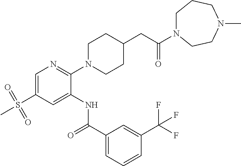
C1=C(S(=O)(=O)C)C=C(NC(C2=CC=CC(C(F)(F)F)=C2)=O)C(N2CCC(CC(=O)N3CCCN(C)CC3)CC2)=N1
